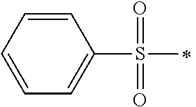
C1=CC=CC(S(=O)(=O)C)=C1
